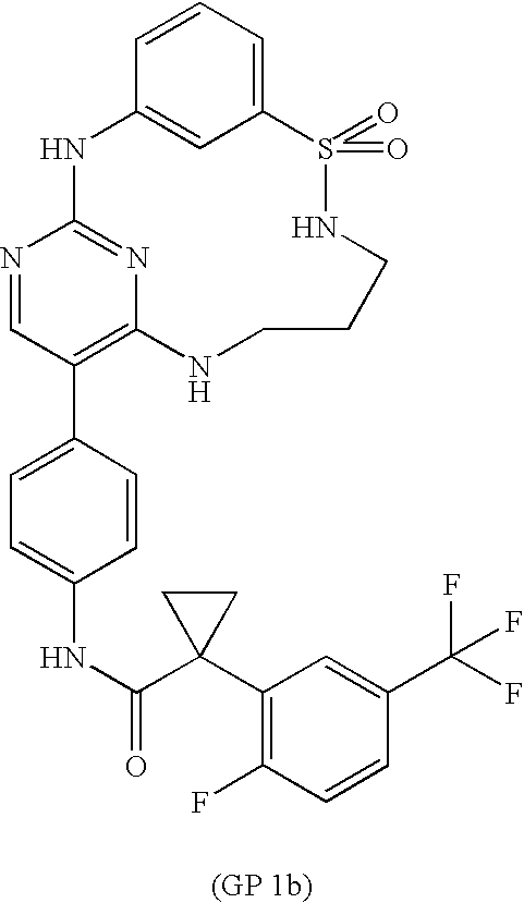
C12=CC=CC(=C1)NC1=NC(=C(C3=CC=C(NC(=O)C4(C5=C(F)C=CC(C(F)(F)F)=C5)CC4)C=C3)C=N1)NCCCNS2(=O)=O
